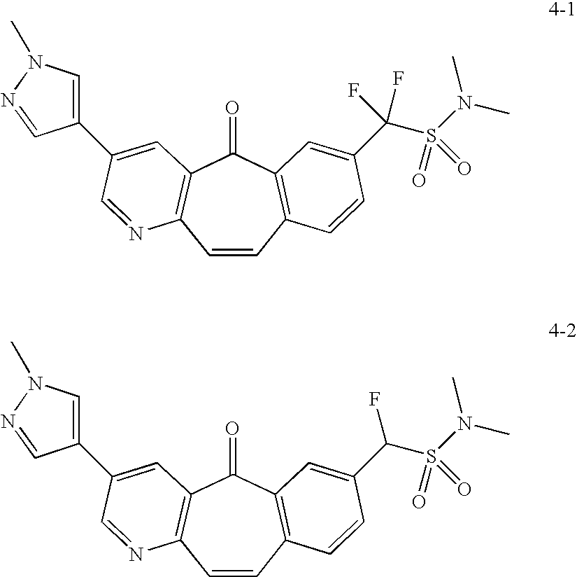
C1=CC2=C(C(=O)C3=C1N=CC(C1=CN(C)N=C1)=C3)C=C(C(S(N(C)C)(=O)=O)(F)F)C=C2.C1=CC2=C(C(=O)C3=C1N=CC(C1=CN(C)N=C1)=C3)C=C(C(S(N(C)C)(=O)=O)F)C=C2
